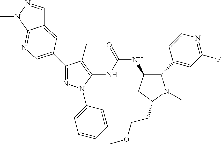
C1(C2=CN=C3C(=C2)C=NN3C)=NN(C2=CC=CC=C2)C(NC(NC2C(C3=CC(F)=NC=C3)N(C)C(CCOC)C2)=O)=C1C
